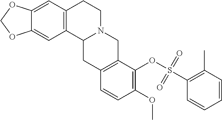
C12=CC3=C(C=C1OCO2)CCN1C3CC2=C(C1)C(OS(C1=C(C)C=CC=C1)(=O)=O)=C(OC)C=C2
